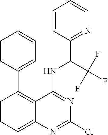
C1=CC=C2C(=C1C1=CC=CC=C1)C(NC(C1=NC=CC=C1)C(F)(F)F)=NC(Cl)=N2
